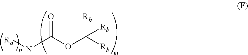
[Ra]NC(OC([Rb])([Rb])[Rb])=O
